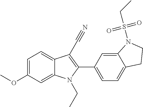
C1=C(OC)C=C2C(=C1)C(C#N)=C(C1=CC=C3C(=C1)N(S(CC)(=O)=O)CC3)N2CC
